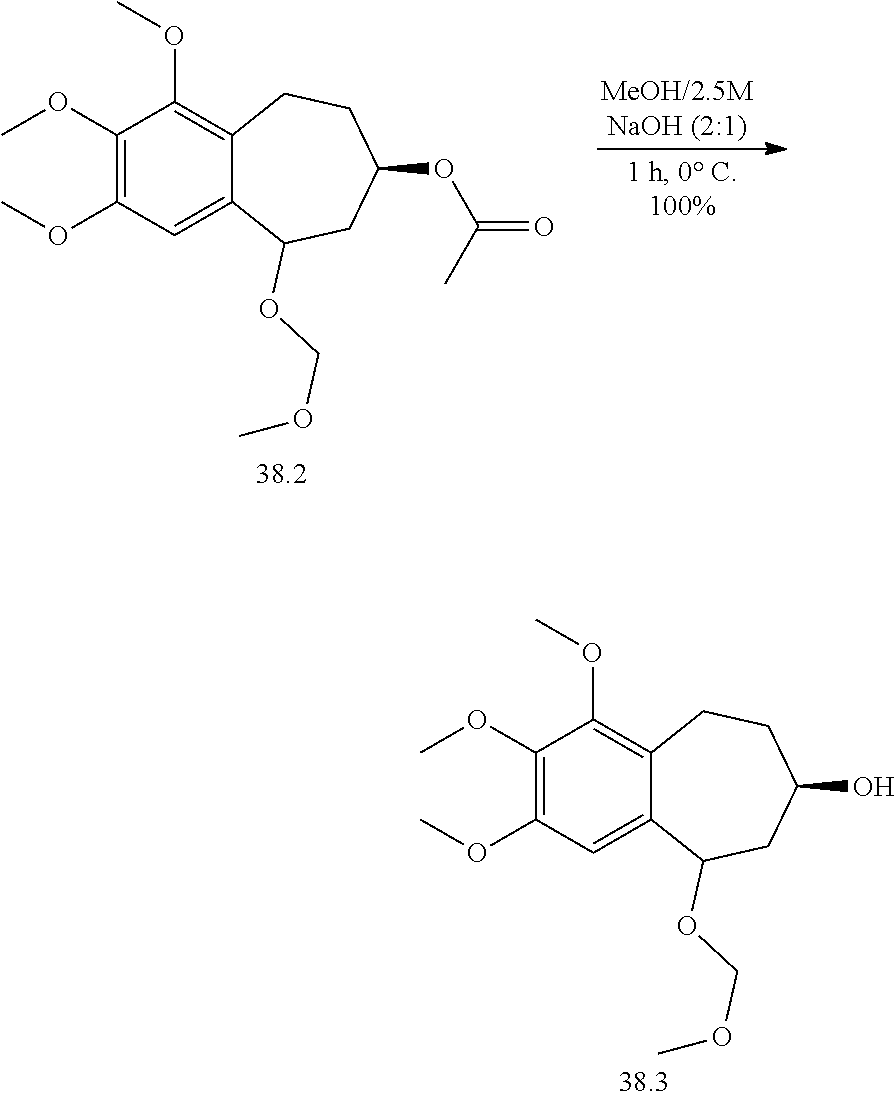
C1(OC)=C(OC)C=C2C(=C1OC)CCC(OC(=O)C)CC2OCOC.C1(OC)=C(OC)C=C2C(=C1OC)CCC(O)CC2OCOC
